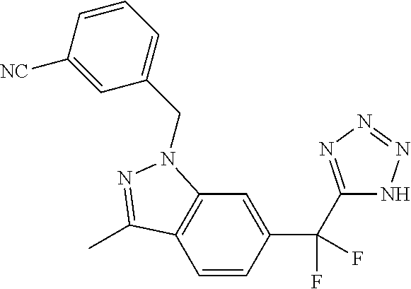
C12=C(C=CC(C(F)(F)C3=NN=NN3)=C1)C(C)=NN2CC1=CC=CC([NC])=C1
